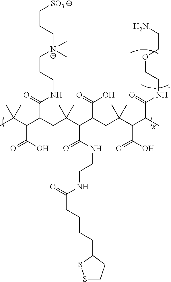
CC(C(C(C(=O)NCCC[N+](CCC[SO3])(C)C)CC(C(C(CC(C(C(C)C(=O)NCCOCCN)C(O)=O)(C)C)C(=O)O)C(NCCNC(CCCCC1SSCC1)=O)=O)(C)C)C(O)=O)(C)C
